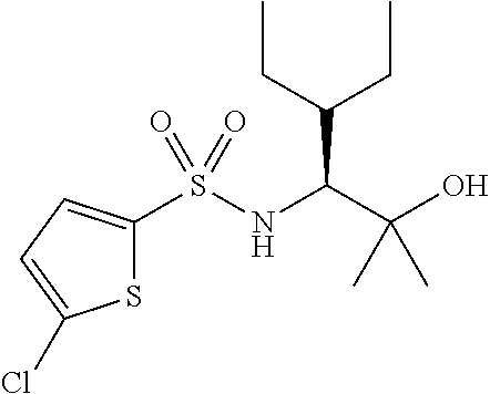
S1C(S(NC(C(C)(O)C)C(CC)CC)(=O)=O)=CC=C1Cl
